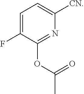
O(C(C)=O)C1=NC([CN])=CC=C1F
